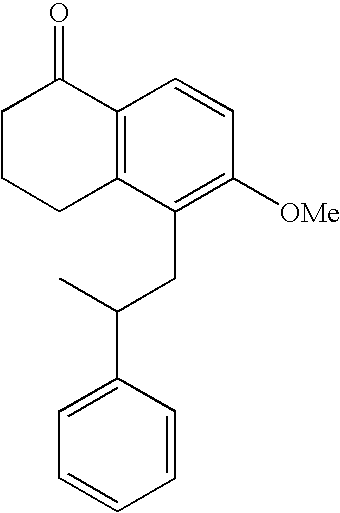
C1CCC2=C(C1=O)C=CC([OMe])=C2CC(C)C1=CC=CC=C1
